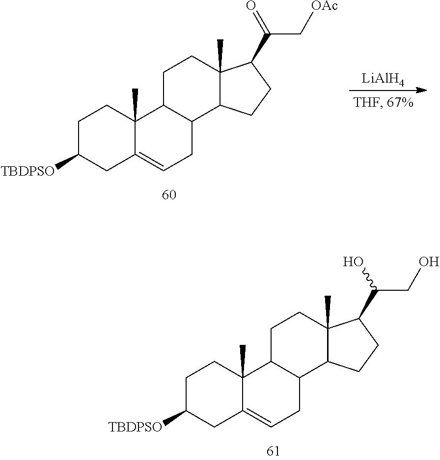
C1C([TBDPSO])CC2=CCC3C(C2(C)C1)CCC1(C)C3CCC1C(O)CO.C1C([TBDPSO])CC2=CCC3C(C2(C)C1)CCC1(C)C3CCC1C(=O)C[OAc].[LiAlH4]
